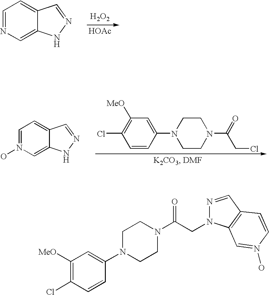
C1=NC=C2C(=C1)C=NN2.[H2O2].[HOAc].C1=N(O)C=C2C(=C1)C=NN2.ClC1=C([MeO])C=C(N2CCN(C(=O)CCl)CC2)C=C1.C1([MeO])=C(Cl)C=CC(N2CCN(C(CN3N=CC4=C3C=N(O)C=C4)=O)CC2)=C1
